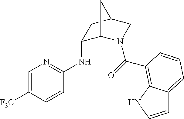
C1(NC2=NC=C([F3C])C=C2)C2N(C(=O)C3=C4C(=CC=C3)C=CN4)CC(C1)C2
